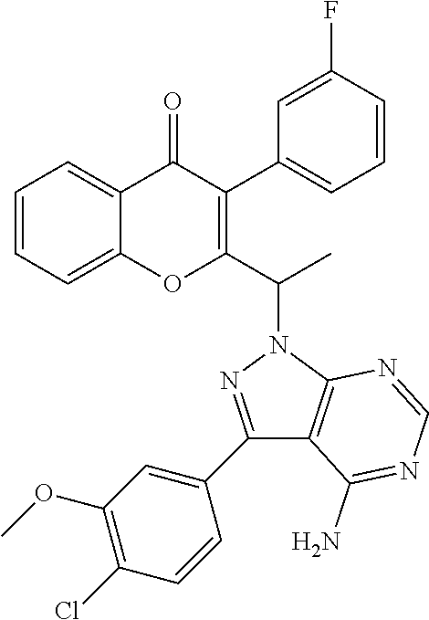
C1=CC=C2C(=C1)OC(C(N1N=C(C3=CC(OC)=C(Cl)C=C3)C3=C1N=CN=C3N)C)=C(C1=CC=CC(F)=C1)C2=O
